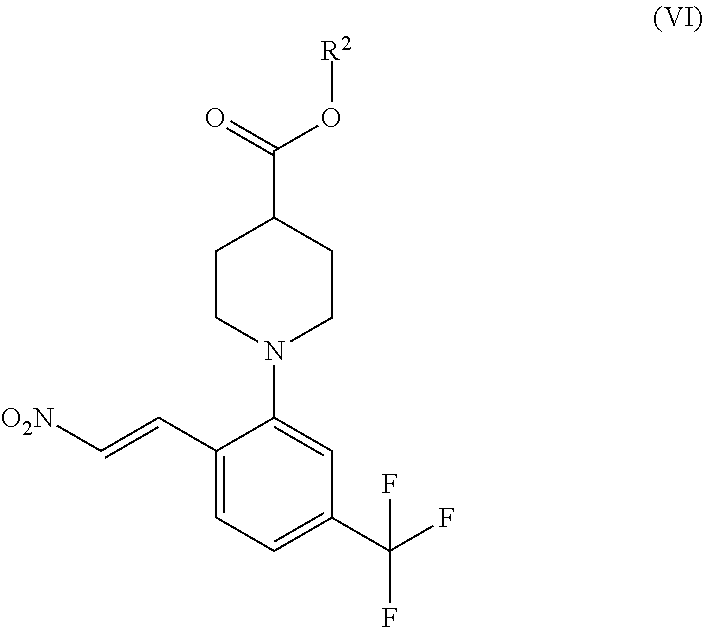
C1CN(C2=CC(C(F)(F)F)=CC=C2C=C[O2N])CCC1C(O[R2])=O
